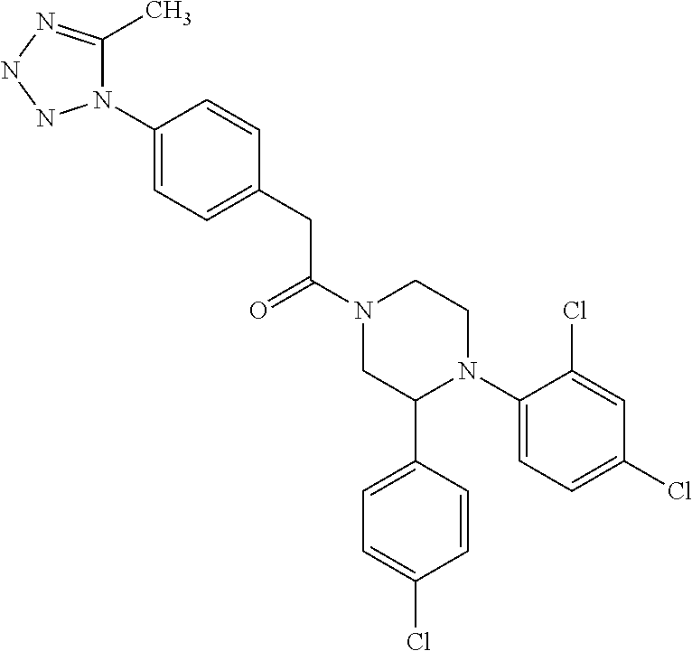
C(N1CC(C2=CC=C(Cl)C=C2)N(C2=CC=C(Cl)C=C2Cl)CC1)(=O)CC1=CC=C(N2C(C)=NNN2)C=C1
